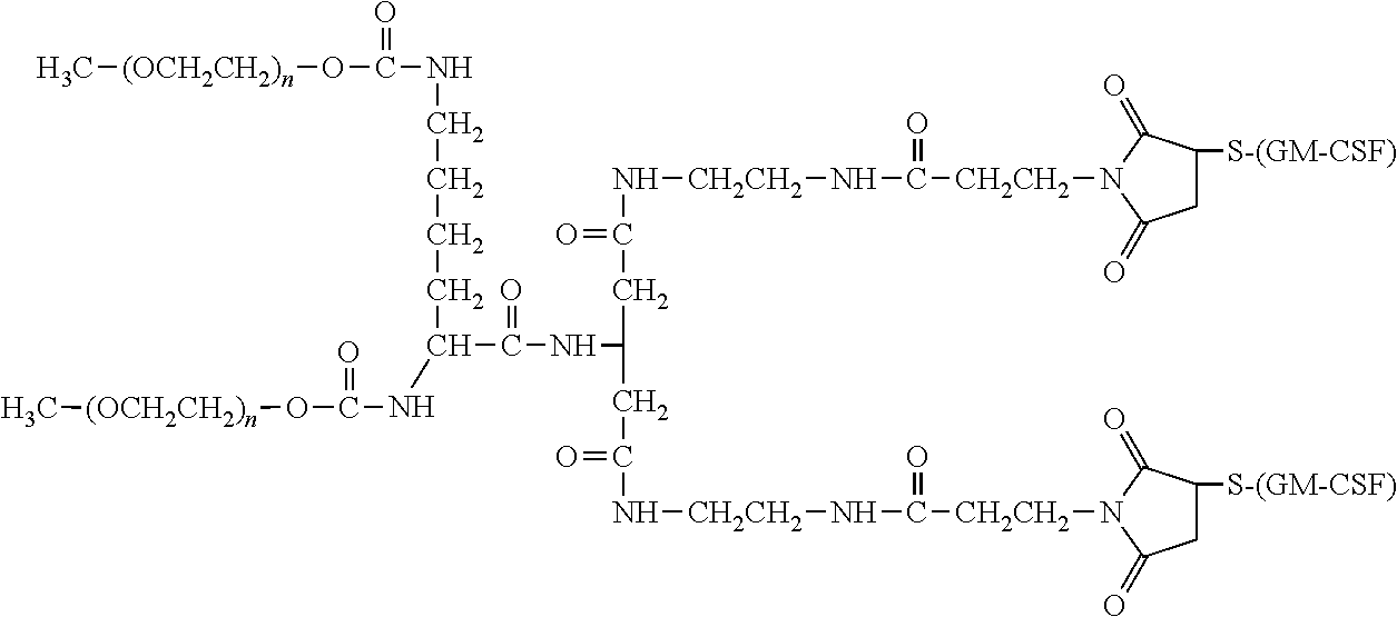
C[(OCH2CH2)n]OC(=O)NCCCCC(C(=O)NC(CC(N[CH2CH2]NC(=O)[CH2CH2]N1C(=O)CC([S-(GM-CSF)])C1=O)=O)CC(N[CH2CH2]NC(=O)[CH2CH2]N1C(=O)CC([S-(GM-CSF)])C1=O)=O)NC(=O)O[(OCH2CH2)n]C
